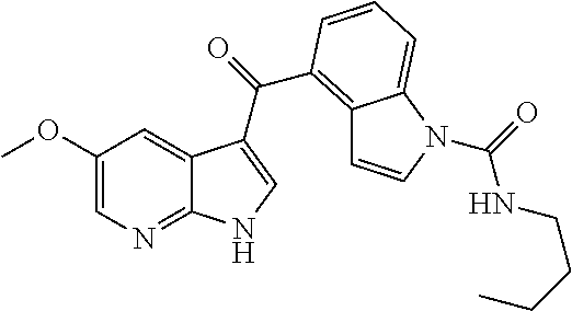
C1(OC)=CN=C2C(=C1)C(C(=O)C1=C3C=CN(C(=O)NCCCC)C3=CC=C1)=CN2
